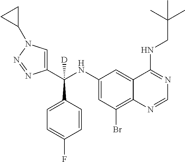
C1(NC(C2=CN(C3CC3)N=N2)(C2=CC=C(F)C=C2)[D])=CC(Br)=C2C(=C1)C(NCC(C)(C)C)=NC=N2
